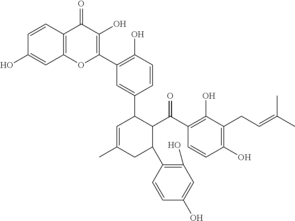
C1=CC2=C(C=C1O)OC(C1=C(O)C=CC(C3C=C(C)CC(C4=C(O)C=C(O)C=C4)C3C(=O)C3=C(O)C(CC=C(C)C)=C(O)C=C3)=C1)=C(O)C2=O
